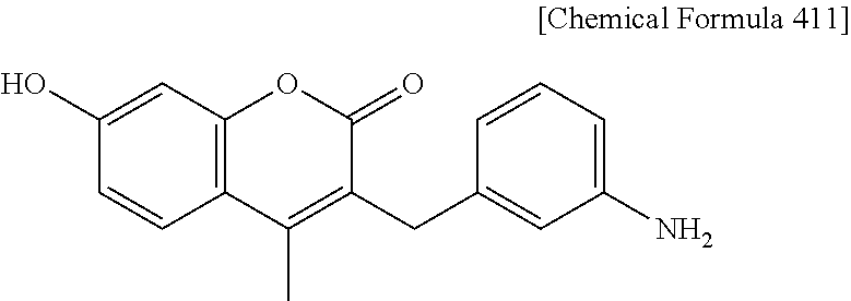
C12=C(C=C(O)C=C1)OC(=O)C(CC1=CC(N)=CC=C1)=C2C
